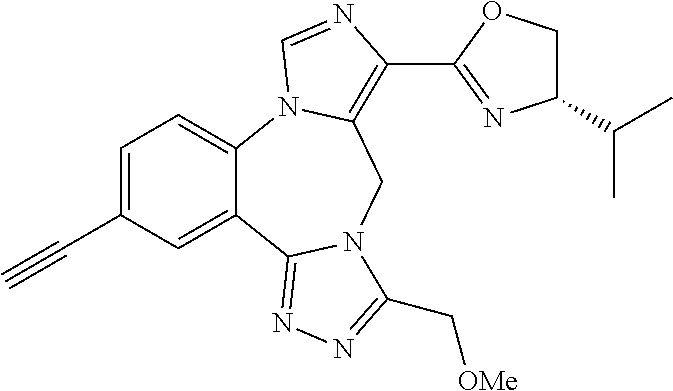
C1=C(C#C)C=C2C(=C1)N1C(=C(C3=NC(C(C)C)CO3)N=C1)CN1C2=NN=C1C[OMe]
